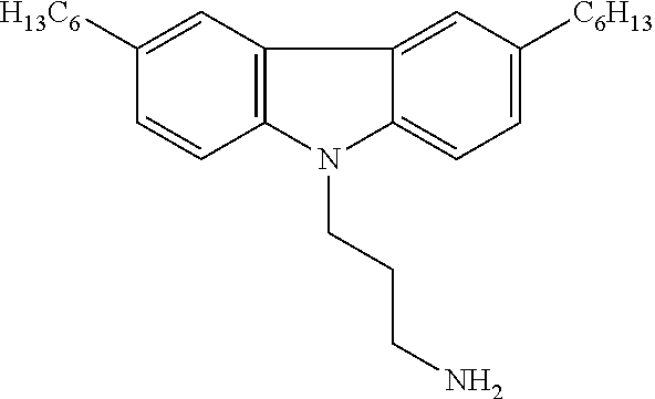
C12=CC=C([C6H13])C=C1C1=C(N2CCCN)C=CC([H13C6])=C1
